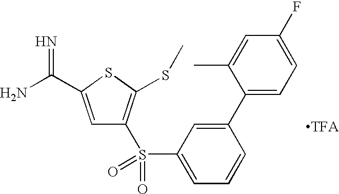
C1=C(C(N)=N)SC(SC)=C1S(C1=CC=CC(C2=CC=C(F)C=C2C)=C1)(=O)=O
